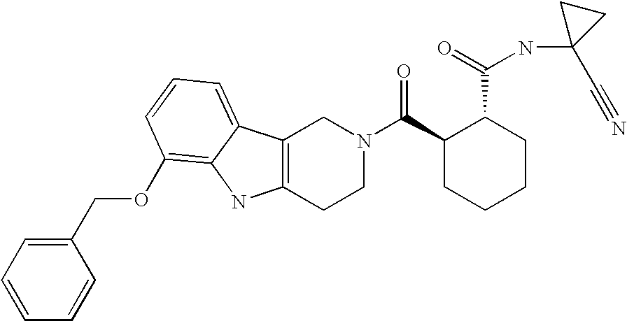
C12=C(CCN(C(C3CCCCC3C(NC3(C#N)CC3)=O)=O)C1)NC1=C(OCC3=CC=CC=C3)C=CC=C21
